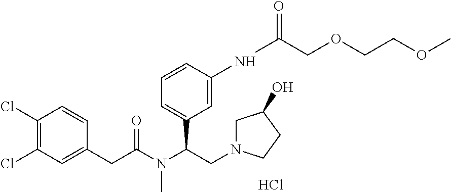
C1=C(NC(COCCOC)=O)C=CC=C1C(N(C(CC1=CC(Cl)=C(Cl)C=C1)=O)C)CN1CC(O)CC1.Cl
